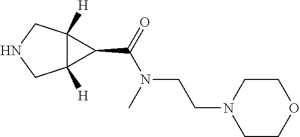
C12([H])C([H])(CNC1)C2C(=O)N(C)CCN1CCOCC1
